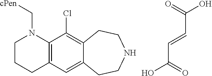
C1CCC2=C(N1C[cPen])C(Cl)=C1C(=C2)CCNCC1.C(C=CC(O)=O)(O)=O
